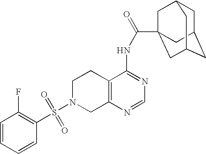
C1N(S(=O)(=O)C2=C(F)C=CC=C2)CC2=C(C1)C(NC(=O)C13CC4CC(CC(C1)C4)C3)=NC=N2
